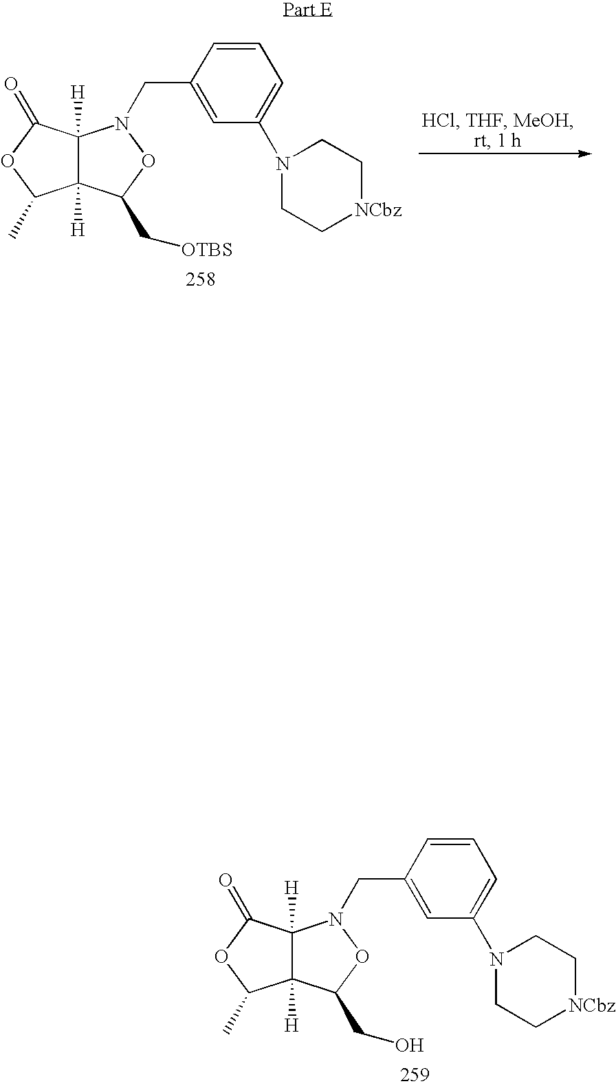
C1=CC(CN2C3([H])C([H])(C(CO)O2)C(C)OC3=O)=CC(N2CC[NCbz]CC2)=C1.C1=CC(CN2C3([H])C([H])(C(C[OTBS])O2)C(C)OC3=O)=CC(N2CC[NCbz]CC2)=C1
